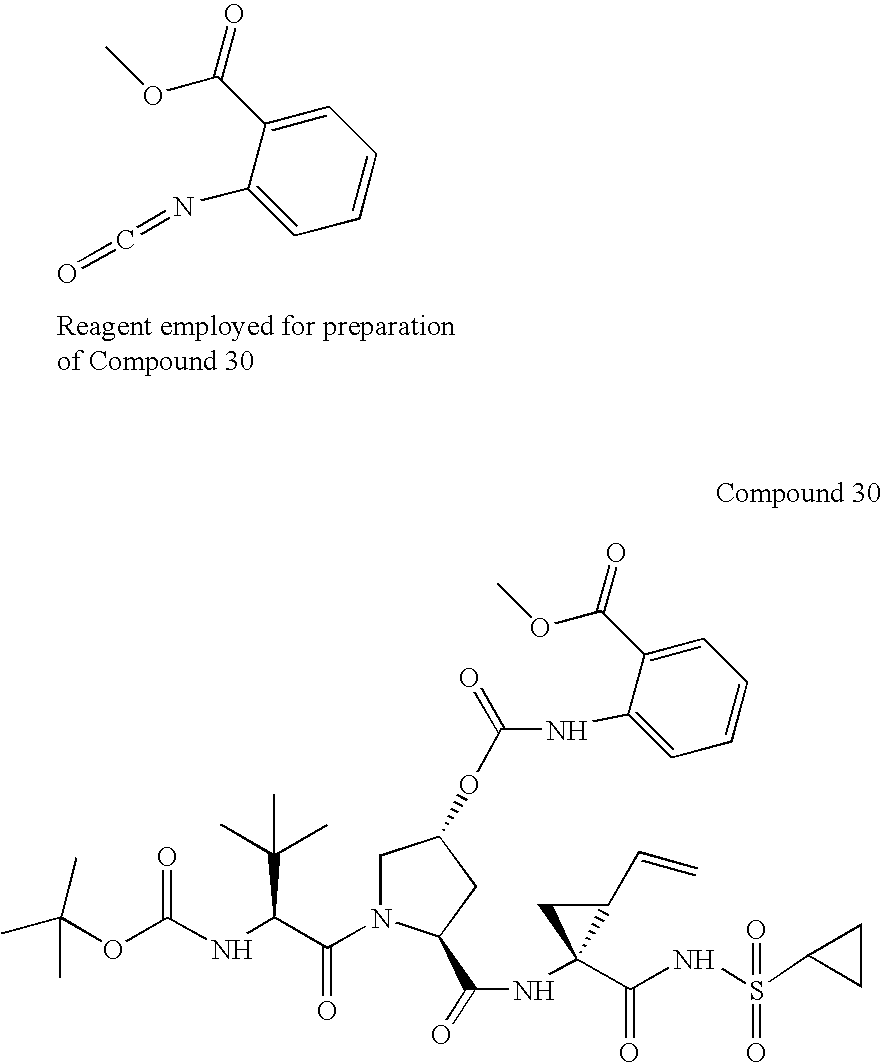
C1=CC=C(C(=O)OC)C(N=C=O)=C1.CC(OC(NC(C(N1CC(OC(=O)NC2=CC=CC=C2C(=O)OC)CC1C(=O)NC1(C(=O)NS(=O)(C2CC2)=O)C(C=C)C1)=O)C(C)(C)C)=O)(C)C
